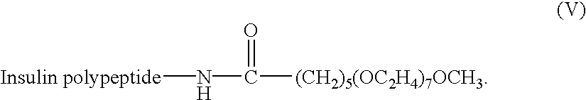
N(C([(CH2)5(OC2H4)7OCH3])=O)[Insulin polypeptide]
